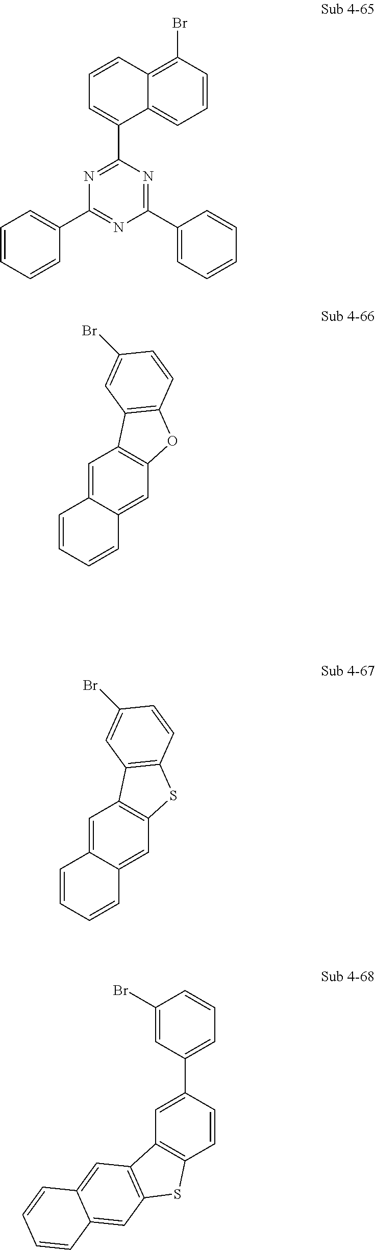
C12=CC=CC(Br)=C1C=CC=C2C1=NC(C2=CC=CC=C2)=NC(C2=CC=CC=C2)=N1.C1=C2C(=CC3=C1C1=C(O3)C=CC(Br)=C1)C=CC=C2.C1=C2C(=CC3=C1C1=C(S3)C=CC(Br)=C1)C=CC=C2.C1(Br)=CC(C2=CC3=C(C=C2)SC2=C3C=C3C(=C2)C=CC=C3)=CC=C1
